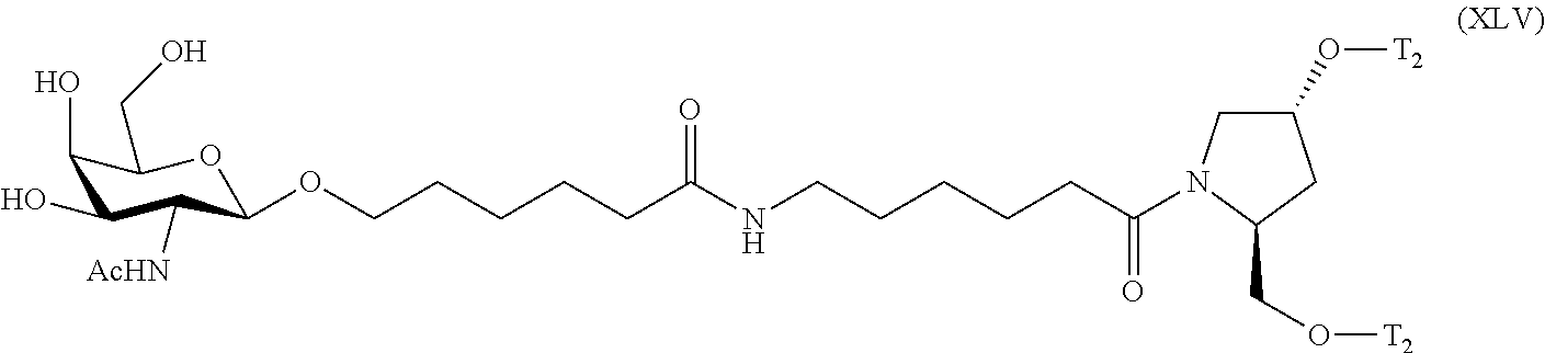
C1(O)C(O)C([AcHN])C(OCCCCCC(=O)NCCCCCC(=O)N2CC(O[T2])CC2CO[T2])OC1CO
